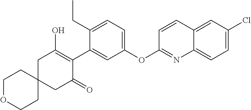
C1C2(CC(=O)C(C3=CC(OC4=NC5=CC=C(Cl)C=C5C=C4)=CC=C3CC)=C1O)CCOCC2
